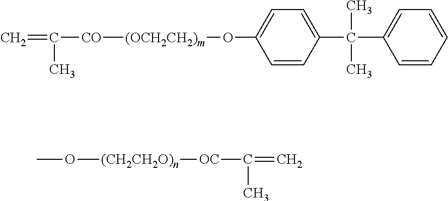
C=C(C)[CO][(OCH2CH2)m]OC1=CC=C(C(C)(C)C2=CC=CC=C2)C=C1.[(CH2CH2O)n](OC)[OC]C(C)=C
